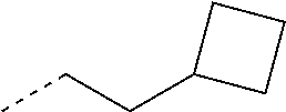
CCCC1CCC1
